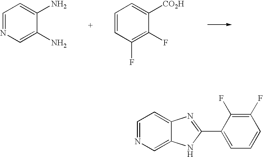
C1=NC=C(N)C(N)=C1.C1=CC(F)=C(F)C([CO2H])=C1.C1(F)=C(F)C(C2=NC3=CC=NC=C3N2)=CC=C1
